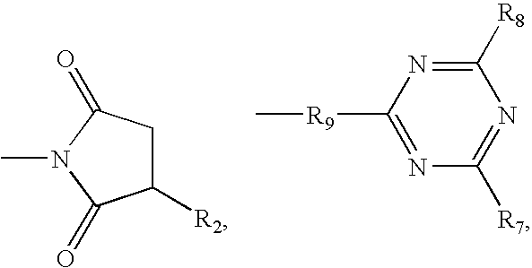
C1([R2])CC(=O)N(C)C1=O.N1=C([R9]C)N=C([R8])N=C1[R7]
